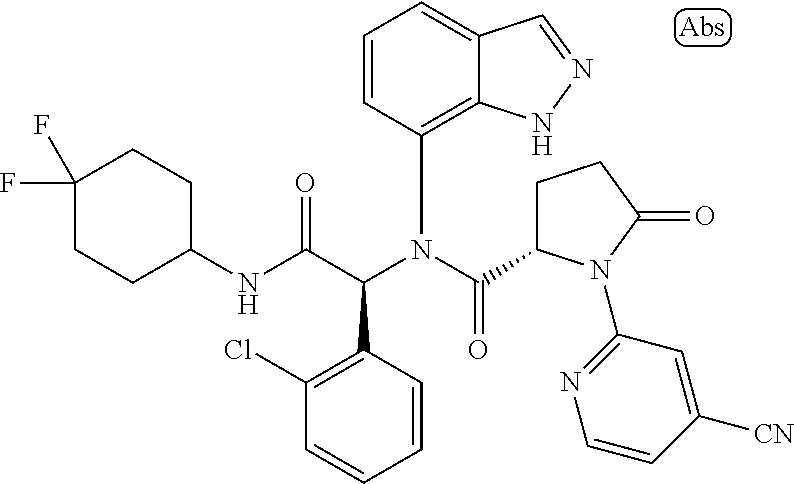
C1=CC(C(C(NC2CCC(F)(F)CC2)=O)N(C(=O)C2CCC(=O)N2C2=NC=CC([CN])=C2)C2=C3C(=CC=C2)C=NN3)=C(Cl)C=C1
